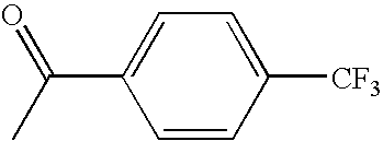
C1=CC([CF3])=CC=C1C(C)=O
